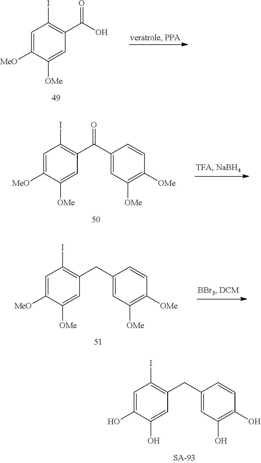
C1=C(O)C(O)=CC(CC2=CC(O)=C(O)C=C2)=C1I.C1=C([MeO])C([OMe])=CC(C(O)=O)=C1I.C1=C([MeO])C([OMe])=CC(C(C2=CC([OMe])=C([OMe])C=C2)=O)=C1I.C1=C([MeO])C([OMe])=CC(CC2=CC([OMe])=C([OMe])C=C2)=C1I
